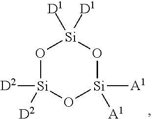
O1[Si]([D2])([D2])O[Si]([A1])([A1])O[Si]1([D1])[D1]
